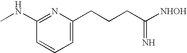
CNC1=NC(CCCC(=N)[NHOH])=CC=C1
